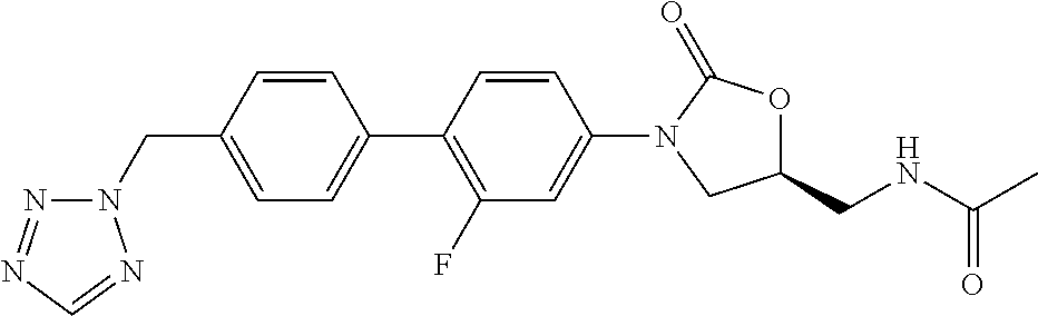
C1(CN2N=NC=N2)=CC=C(C2=C(F)C=C(N3C(=O)OC(CNC(=O)C)C3)C=C2)C=C1
